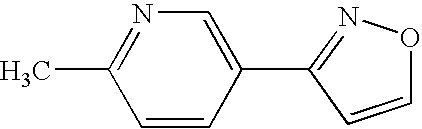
C1=CC(C2=NOC=C2)=CN=C1C
